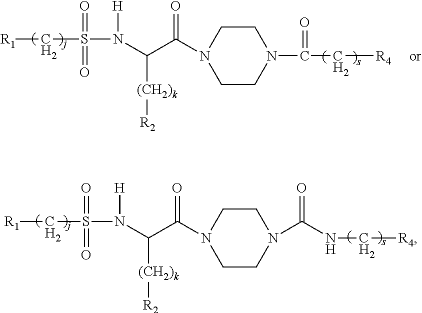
[R1]CS(=O)(=O)N([H])C(C(N1CCN(C(C[R4])=O)CC1)=O)[(CH2)k][R2].[R1]CS(=O)(=O)N([H])C(C(N1CCN(C(NC[R4])=O)CC1)=O)[(CH2)k][R2]
